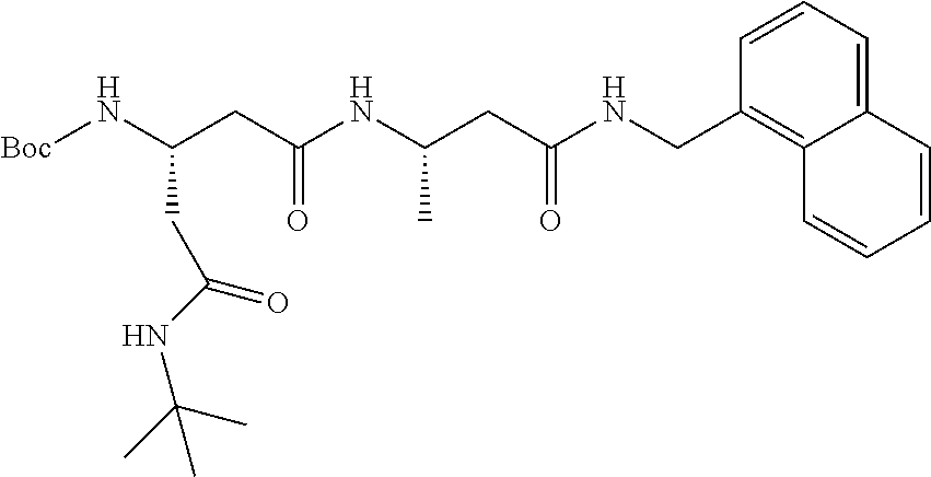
[Boc]NC(CC(NC(CC(NCC1=C2C(=CC=C1)C=CC=C2)=O)C)=O)CC(NC(C)(C)C)=O
